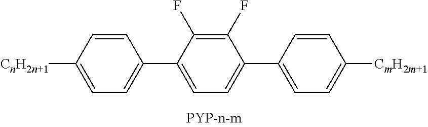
C1=CC(C2=CC=C(C3=CC=C([CnH2n+1])C=C3)C(F)=C2F)=CC=C1[CmH2m+1]
